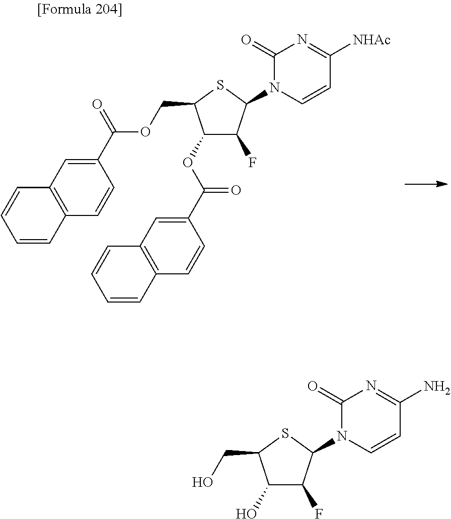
C1(C(=O)OCC2C(OC(C3=CC4=C(C=C3)C=CC=C4)=O)C(F)C(N3C=CC([NHAc])=NC3=O)S2)=CC2=C(C=C1)C=CC=C2.OCC1C(O)C(F)C(N2C=CC(N)=NC2=O)S1
